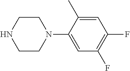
C1CN(C2=CC(F)=C(F)C=C2C)CCN1
